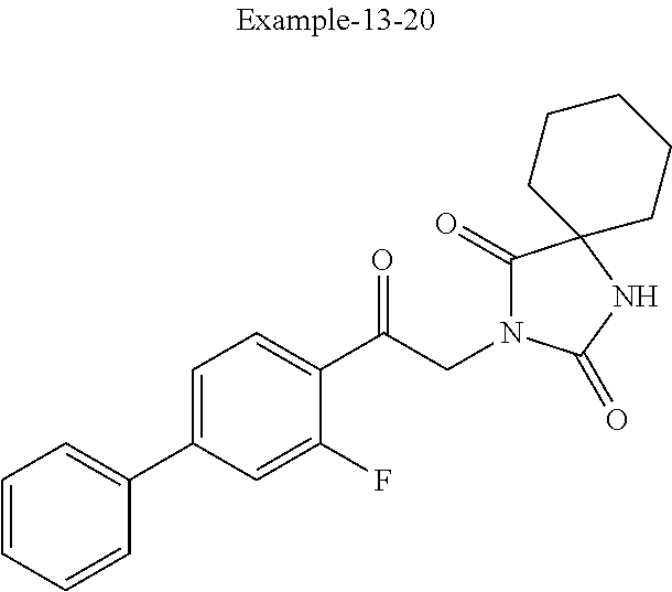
C1=CC=CC(C2=CC=C(C(CN3C(=O)C4(NC3=O)CCCCC4)=O)C(F)=C2)=C1
